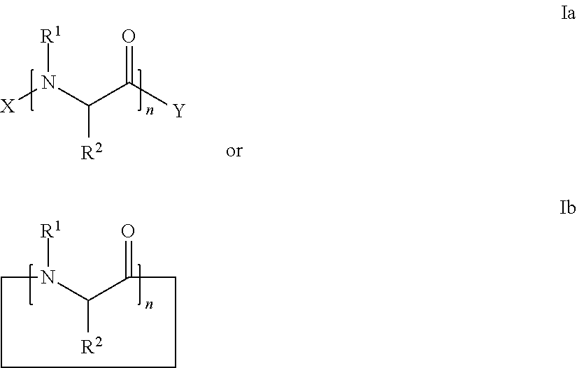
[R1]N(C(C([Y])=O)[R2])[X].[R1]N1C([R2])C(=O)CCCC1
